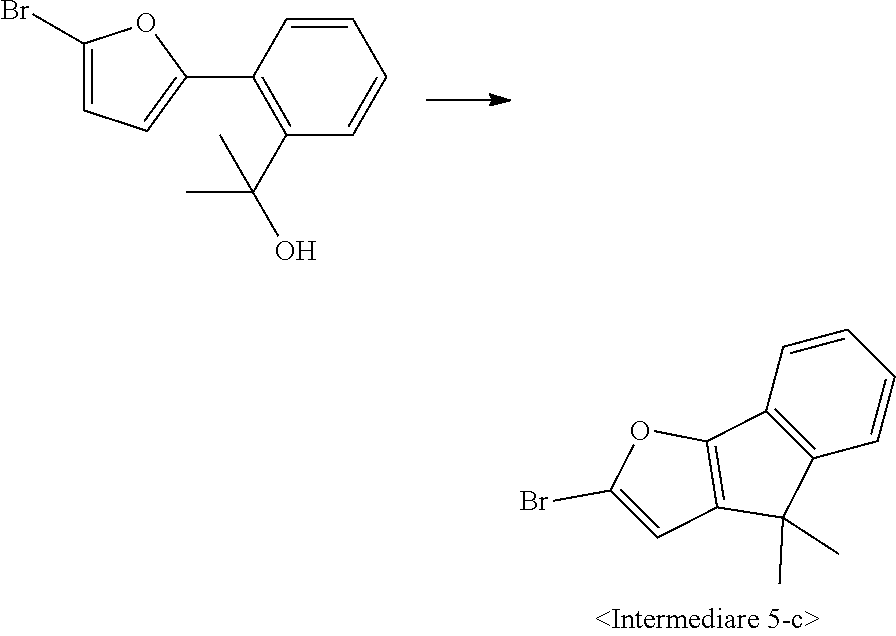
CC1(C)C2=C(C3=C1C=C(Br)O3)C=CC=C2.C1(Br)=CC=C(C2=C(C(C)(O)C)C=CC=C2)O1
